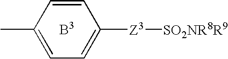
C1=C(C)C=CC([Z3][SO2NR8R9])=C1
